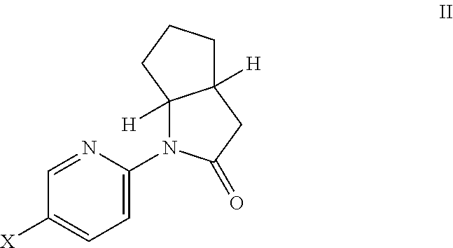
C1=NC(N2C3([H])C([H])(CC2=O)CCC3)=CC=C1[X]
